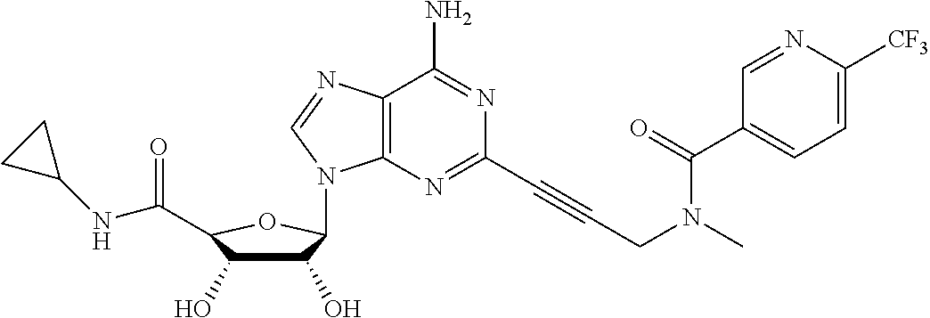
C12=C(N=C(C#CCN(C)C(C3=CC=C([CF3])N=C3)=O)N=C1N)N(C1C(O)C(O)C(C(=O)NC3CC3)O1)C=N2
